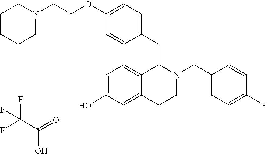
C1=C(OCCN2CCCCC2)C=CC(CC2C3=CC=C(O)C=C3CCN2CC2=CC=C(F)C=C2)=C1.FC(C(=O)O)(F)F
